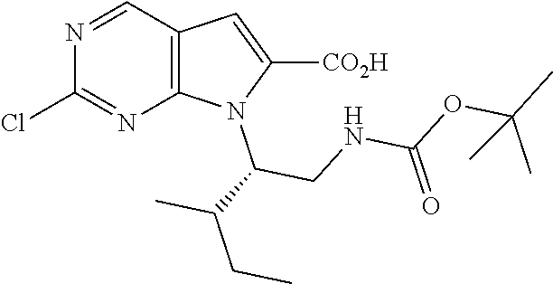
N1=CC2=C(N=C1Cl)N(C(CNC(OC(C)(C)C)=O)C(C)CC)C([CO2H])=C2
